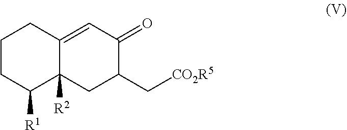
C1CC([R1])C2([R2])C(=CC(=O)C(C[CO2R5])C2)C1
